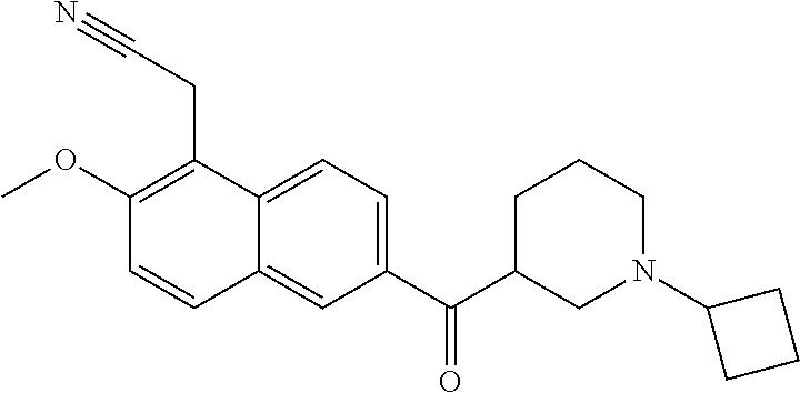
C1(OC)=C(CC#N)C2=CC=C(C(C3CN(C4CCC4)CCC3)=O)C=C2C=C1
